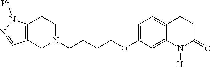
C1N(CCCCOC2=CC=C3C(=C2)N([H])C(=O)CC3)CCC2=C1C=NN2[Ph]
